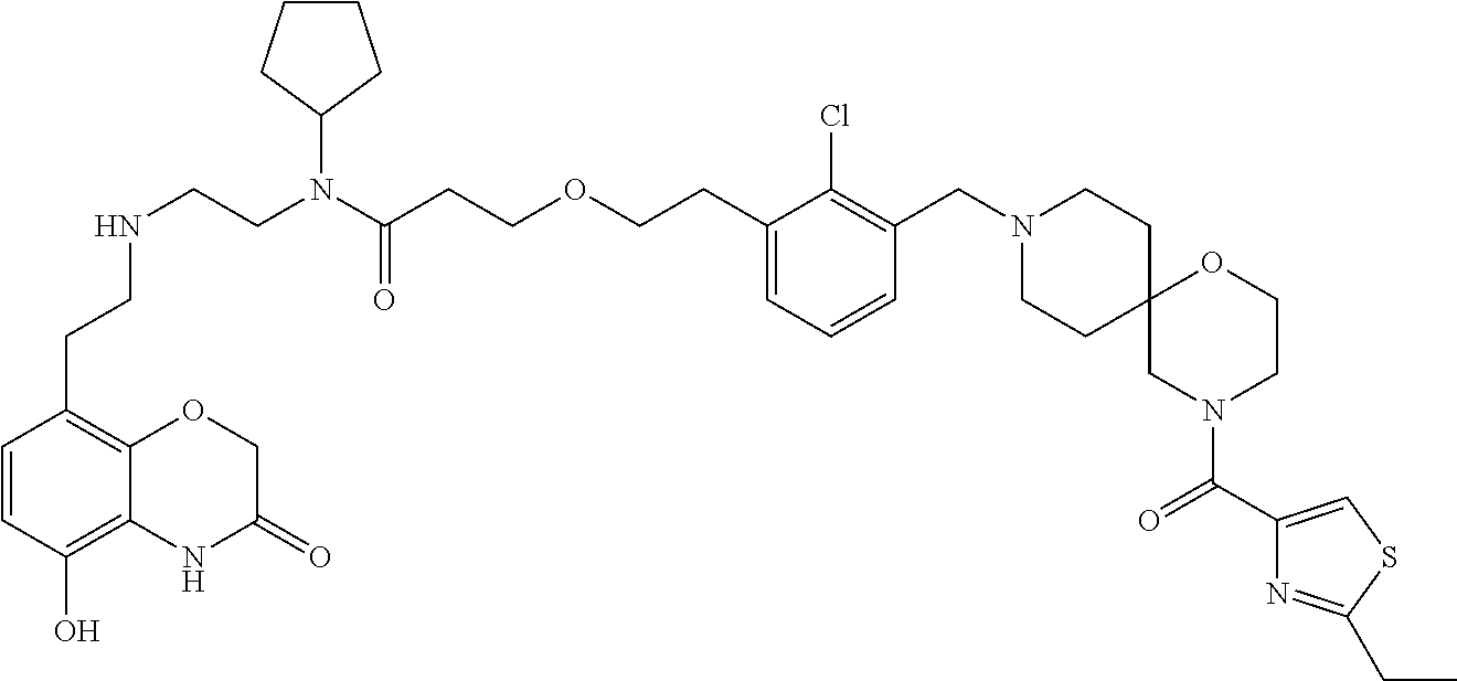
C1(C(=O)N2CCOC3(C2)CCN(CC2=C(Cl)C(CCOCCC(N(CCNCCC4=C5C(=C(O)C=C4)NC(=O)CO5)C4CCCC4)=O)=CC=C2)CC3)=CSC(CC)=N1
